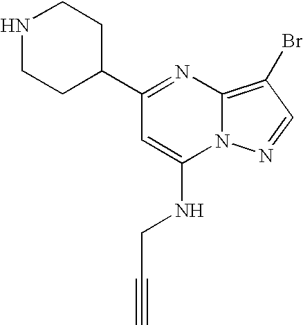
C1(C2CCNCC2)=NC2=C(Br)C=NN2C(NCC#C)=C1
